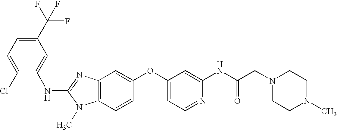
C1(C(F)(F)F)=CC=C(Cl)C(NC2=NC3=C(N2C)C=CC(OC2=CC=NC(NC(CN4CCN(C)CC4)=O)=C2)=C3)=C1
